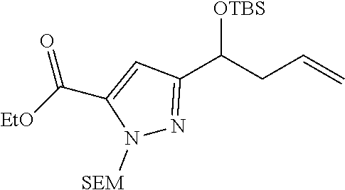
N1([SEM])N=C(C(CC=C)[OTBS])C=C1C([EtO])=O
